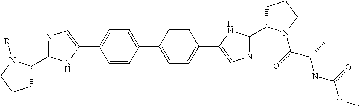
C1C(C2=NC=C(C3=CC=C(C4=CC=C(C5=CN=C(C6CCCN6C(=O)C(C)NC(OC)=O)N5)C=C4)C=C3)N2)N([R])CC1
